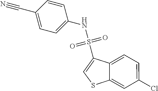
N(S(C1=CSC2=CC(Cl)=CC=C12)(=O)=O)C1=CC=C(C#N)C=C1
